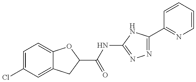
C1=C(Cl)C=C2C(=C1)OC(C(NC1=NN=C(C3=NC=CC=C3)N1)=O)C2
